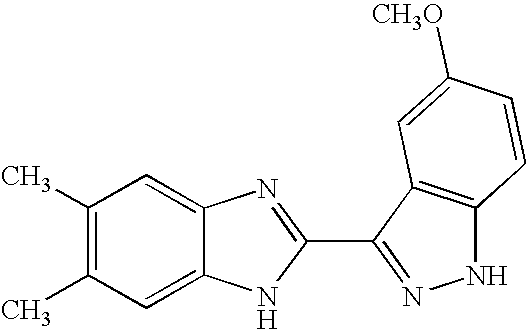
C1=C2C(=CC(C)=C1C)N=C(C1=NNC3=C1C=C([CH3O])C=C3)N2
